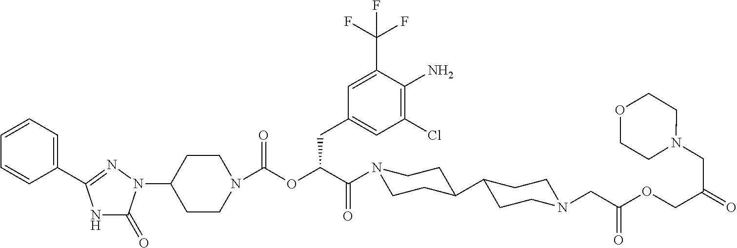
C1(N2C(=O)NC(C3=CC=CC=C3)=N2)CCN(C(OC(C(=O)N2CCC(C3CCN(CC(OCC(CN4CCOCC4)=O)=O)CC3)CC2)CC2=CC(Cl)=C(N)C(C(F)(F)F)=C2)=O)CC1
